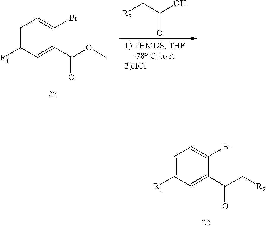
C1=C([R1])C=C(C(C[R2])=O)C(Br)=C1.C1=C([R1])C=C(C(OC)=O)C(Br)=C1.C(=O)(C[R2])O
